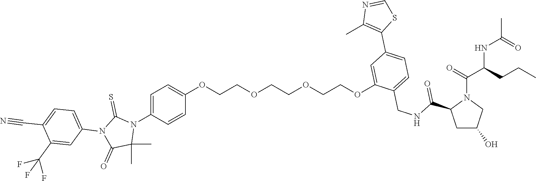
C1=C(N2C(=S)N(C3=CC=C(C#N)C(C(F)(F)F)=C3)C(=O)C2(C)C)C=CC(OCCOCCOCCOC2=CC(C3=C(C)N=CS3)=CC=C2CNC(C2CC(O)CN2C(=O)C(CCC)NC(C)=O)=O)=C1
